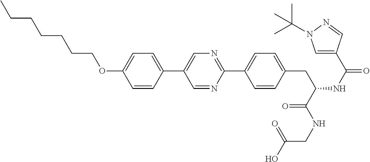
CCCCCCCOC1=CC=C(C2=CN=C(C3=CC=C(CC(C(=O)NCC(=O)O)NC(=O)C4=CN(C(C)(C)C)N=C4)C=C3)N=C2)C=C1
